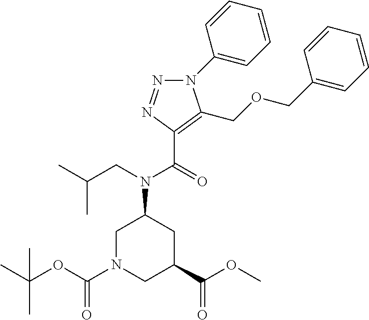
C1N(C(OC(C)(C)C)=O)CC(C(OC)=O)CC1N(CC(C)C)C(=O)C1=C(COCC2=CC=CC=C2)N(C2=CC=CC=C2)N=N1
